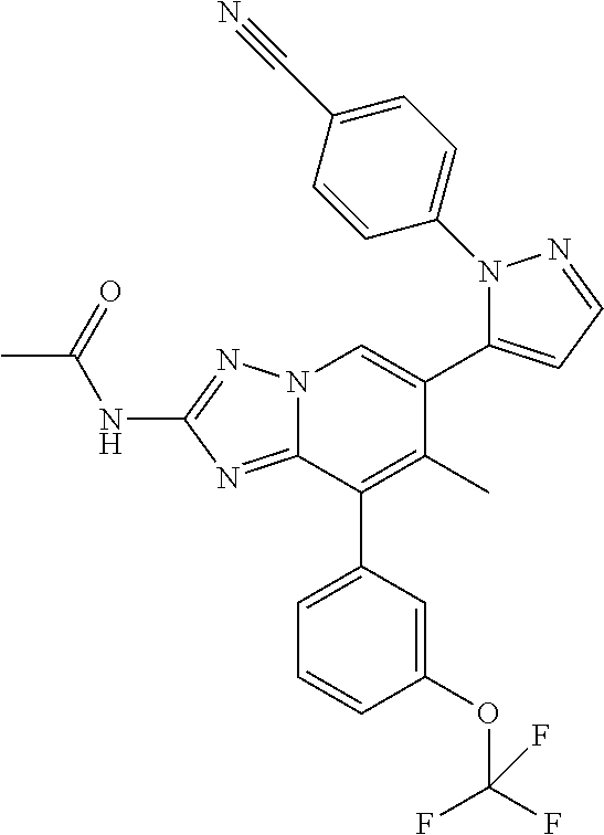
N12C(=NC(NC(C)=O)=N1)C(C1=CC=CC(OC(F)(F)F)=C1)=C(C)C(C1=CC=NN1C1=CC=C(C#N)C=C1)=C2
